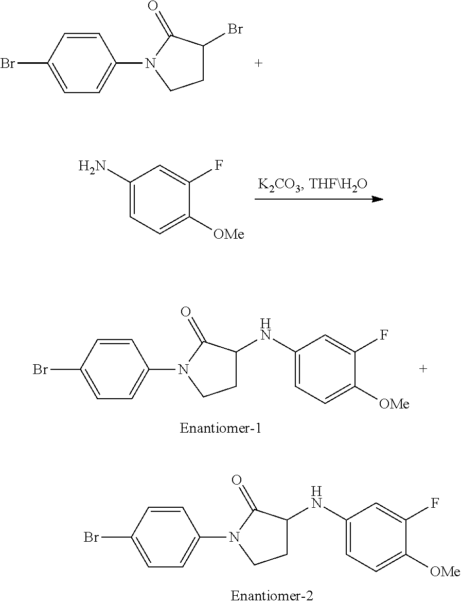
NC1=CC=C([OMe])C(F)=C1.C1C(Br)C(=O)N(C2=CC=C(Br)C=C2)C1.C1C(NC2=CC=C([OMe])C(F)=C2)C(=O)N(C2=CC=C(Br)C=C2)C1.C1C(NC2=CC=C([OMe])C(F)=C2)C(=O)N(C2=CC=C(Br)C=C2)C1
